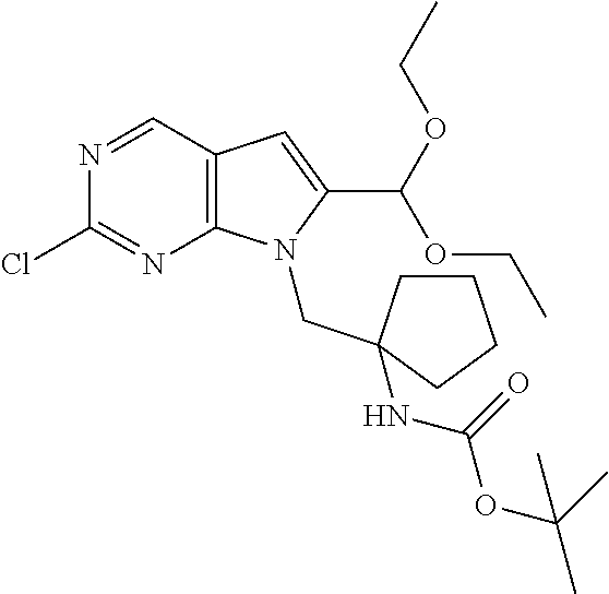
C12=C(C=NC(Cl)=N1)C=C(C(OCC)OCC)N2CC1(NC(=O)OC(C)(C)C)CCCC1
